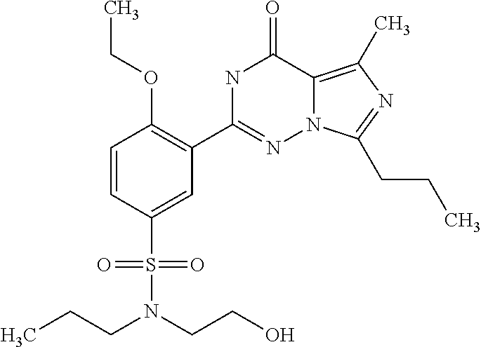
N1C(C2=C(OCC)C=CC(S(N(CCC)CCO)(=O)=O)=C2)=NN2C(=C(C)N=C2CCC)C1=O
